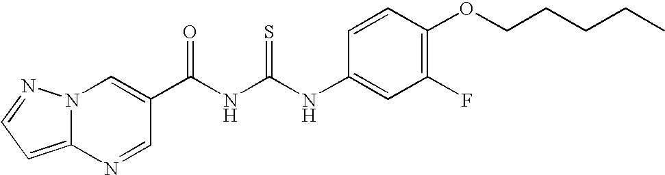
C(NC(NC1=CC(F)=C(OCCCCC)C=C1)=S)(=O)C1=CN2C(=CC=N2)N=C1
